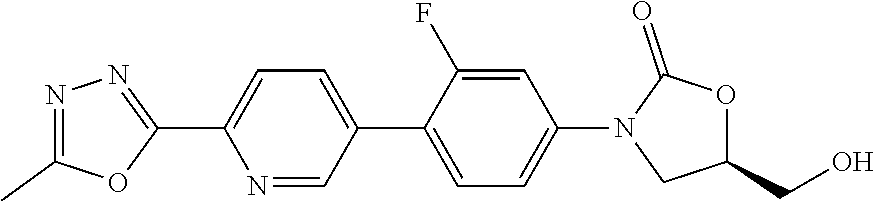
N1=C(C)OC(C2=CC=C(C3=CC=C(N4CC(CO)OC4=O)C=C3F)C=N2)=N1
